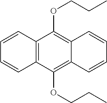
C12=C(C(OCCC)=C3C(=C1OCCC)C=CC=C3)C=CC=C2
